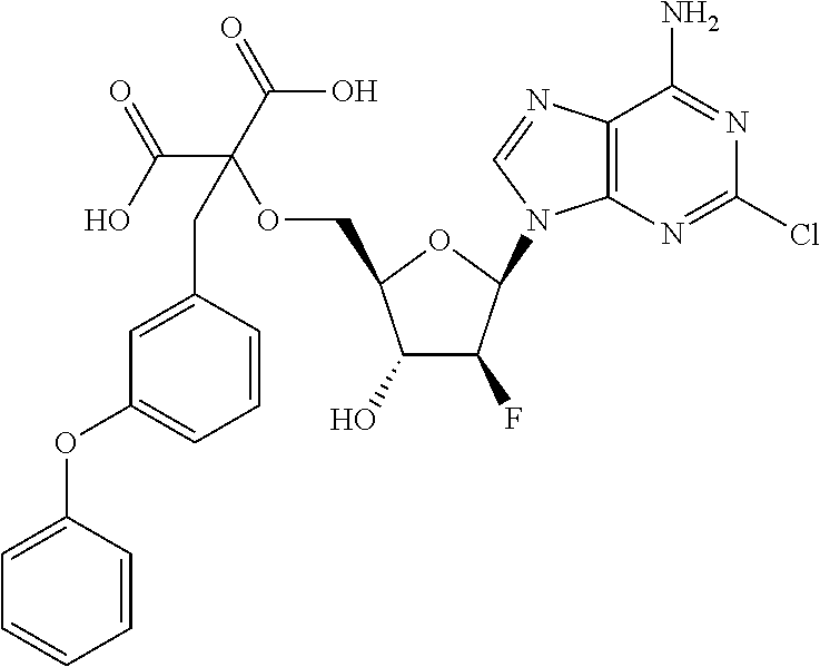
C1(O)C(F)C(N2C3=C(N=C2)C(N)=NC(Cl)=N3)OC1COC(C(O)=O)(C(=O)O)CC1=CC(OC2=CC=CC=C2)=CC=C1
